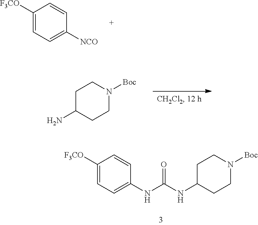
C1C(N)CCN([Boc])C1.C1([F3CO])=CC=C([NCO])C=C1.C1([F3CO])=CC=C(NC(NC2CCN([Boc])CC2)=O)C=C1
